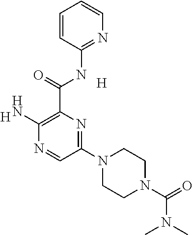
[H].C1(N2CCN(C(=O)N(C)C)CC2)=NC(C(=O)NC2=NC=CC=C2)=C(N)N=C1.[H]
